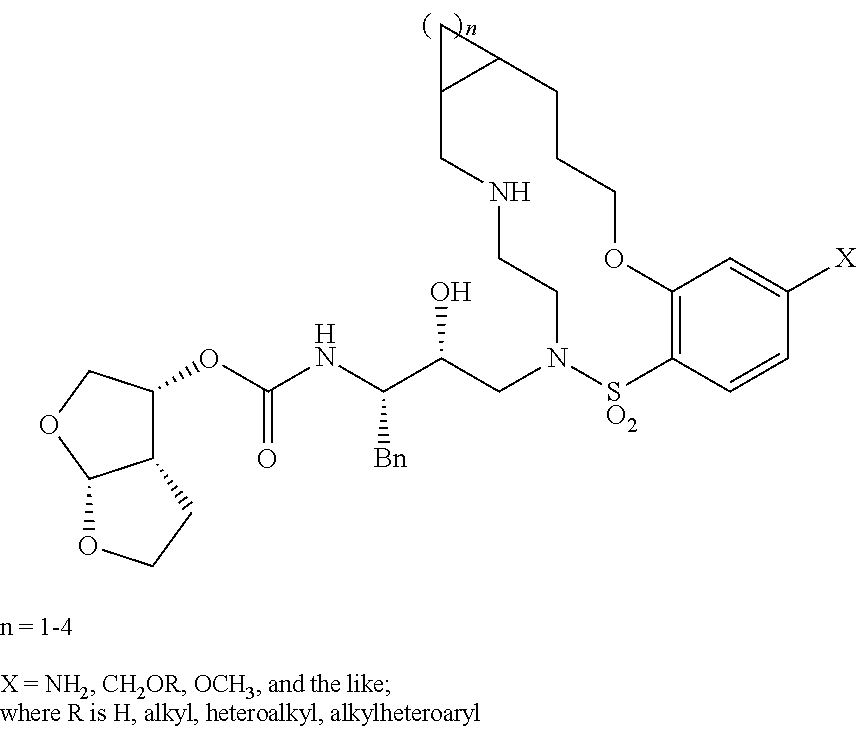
C12C(OC(NC(C(CN3[SO2]C4=C(C=C([X])C=C4)OCCCC4C(CNCC3)C4)O)[Bn])=O)COC1OCC2
